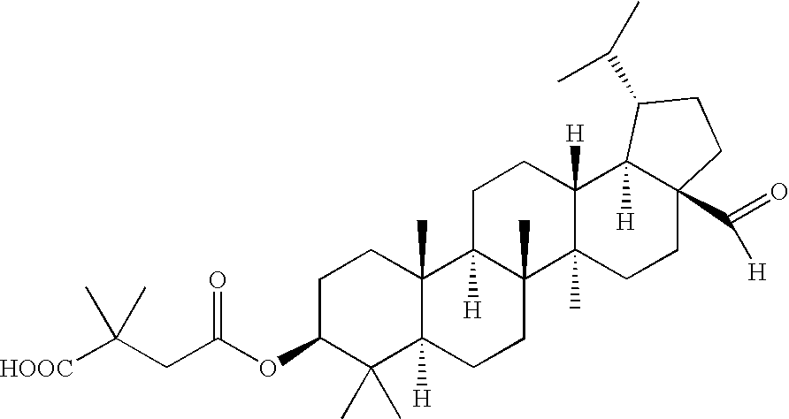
C1C(OC(CC([HOOC])(C)C)=O)C(C)(C)C2([H])C(C)(C1)C1([H])C(C)(CC2)C2(C)C([H])(CC1)C1([H])C(C(=O)[H])(CC2)CCC1C(C)C
